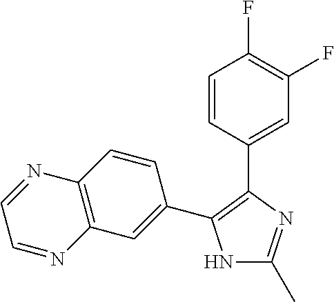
N1C(C)=NC(C2=CC(F)=C(F)C=C2)=C1C1=CC2=C(C=C1)N=CC=N2
